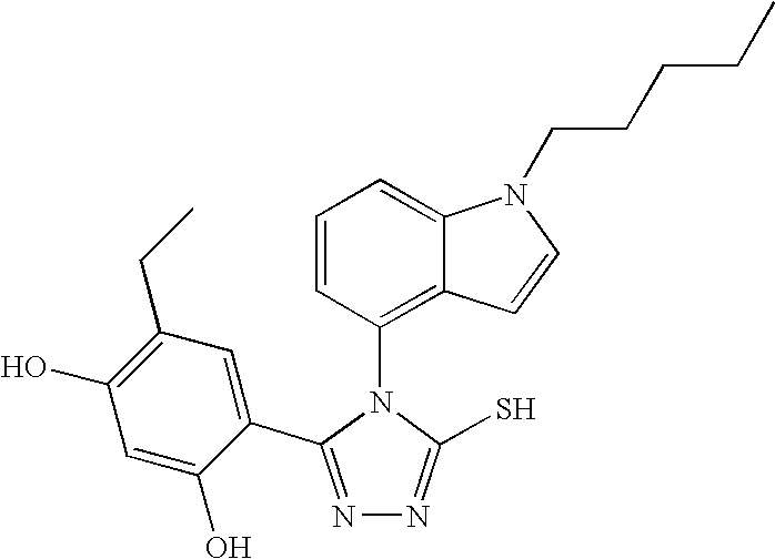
N1=C(C2=CC(CC)=C(O)C=C2O)N(C2=C3C(=CC=C2)N(CCCCC)C=C3)C(S)=N1
